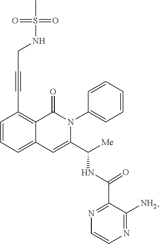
C1=CC=C2C(=C1C#CCNS(=O)(=O)C)C(=O)N(C1=CC=CC=C1)C(C([Me])NC(C1=NC=CN=C1N)=O)=C2
